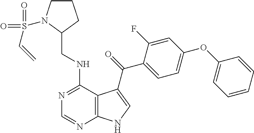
N1=C(NCC2CCCN2S(=O)(C=C)=O)C2=C(N=C1)NC=C2C(=O)C1=CC=C(OC2=CC=CC=C2)C=C1F
